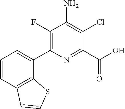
C1(C2=CC=CC3=C2SC=C3)=C(F)C(N)=C(Cl)C(C(O)=O)=N1
